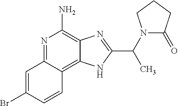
C1=C(Br)C=CC2=C3C(=C(N)N=C12)N=C(C(N1C(=O)CCC1)C)N3
